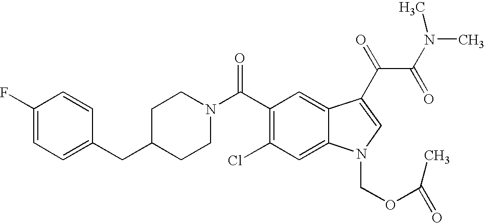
C1(F)=CC=C(CC2CCN(C(=O)C3=C(Cl)C=C4C(=C3)C(C(=O)C(=O)N(C)C)=CN4COC(C)=O)CC2)C=C1
